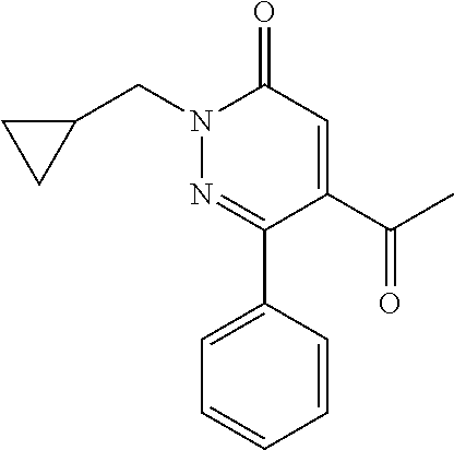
C1=C(C(C)=O)C(C2=CC=CC=C2)=NN(CC2CC2)C1=O
